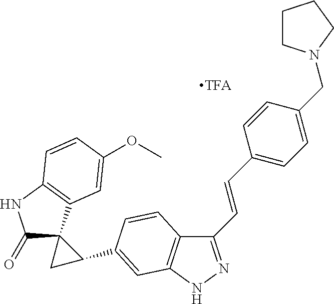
C1(C=CC2=CC=C(CN3CCCC3)C=C2)=NNC2=C1C=CC(C1CC13C(=O)NC1=C3C=C(OC)C=C1)=C2
